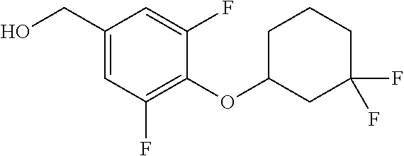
C1(CO)=CC(F)=C(OC2CC(F)(F)CCC2)C(F)=C1
